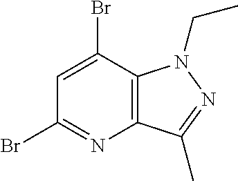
C12=C(C(C)=NN1CC)N=C(Br)C=C2Br
